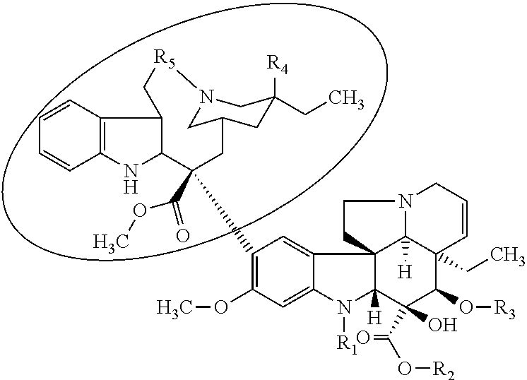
N12C3([H])C(CC)(C=CC1)C(O[R3])C(C(O[R2])=O)(O)C1([H])C3(CC2)C2=CC(C3(C(=O)OC)C4NC5=C(C=CC=C5)C4C[R5]N4CC(C3)CC([R4])(CC)C4)=C(OC)C=C2N1[R1].[H]
